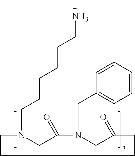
C(N1CCCCC(=O)CN(CC2=CC=CC=C2)C(=O)C1)CCCCCN
